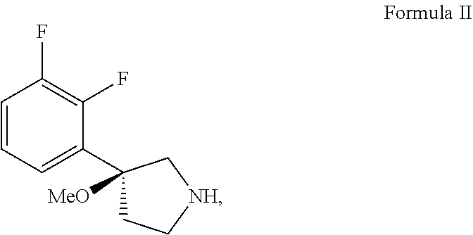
C1=CC=C(C2([MeO])CC[NH]C2)C(F)=C1F
